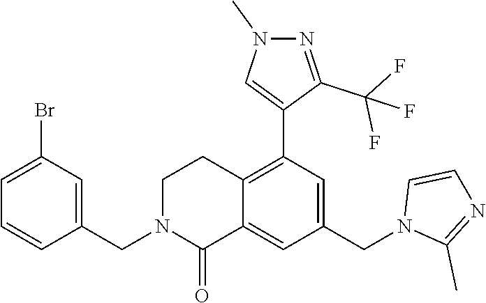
C1(CN2C(=O)C3=CC(CN4C(C)=NC=C4)=CC(C4=CN(C)N=C4C(F)(F)F)=C3CC2)=CC(Br)=CC=C1
